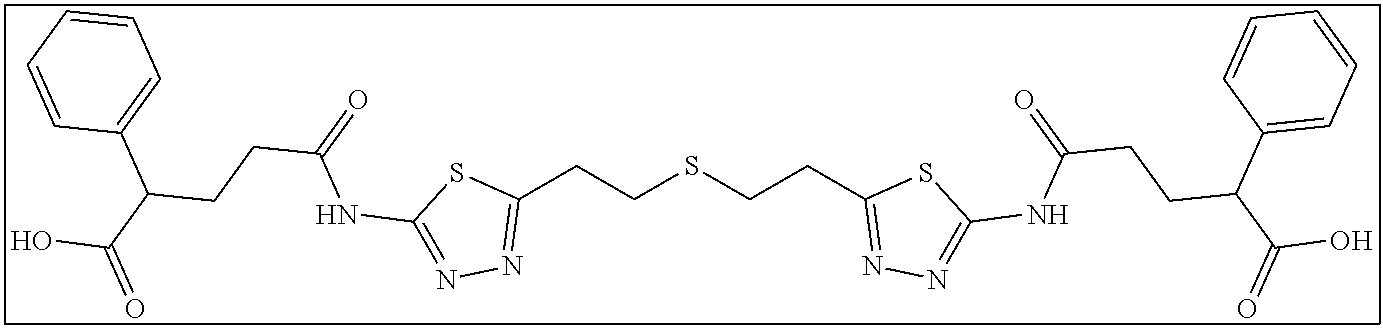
C1(CCSCCC2=NN=C(NC(CCC(C(=O)O)C3=CC=CC=C3)=O)S2)=NN=C(NC(=O)CCC(C(=O)O)C2=CC=CC=C2)S1
